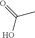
C(O)(=O)C
